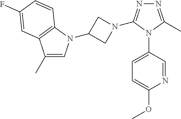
N1=C(C)N(C2=CC=C(OC)N=C2)C(N2CC(N3C=C(C)C4=C3C=CC(F)=C4)C2)=N1
